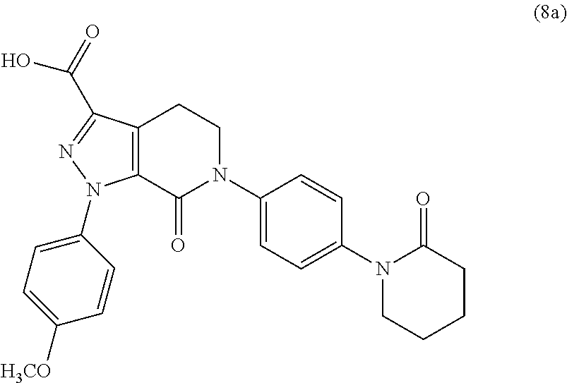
C12=C(C(=O)N(C3=CC=C(N4CCCCC4=O)C=C3)CC1)N(C1=CC=C([H3CO])C=C1)N=C2C(=O)O
